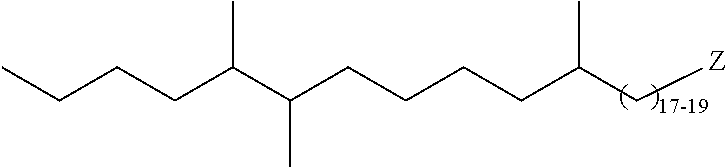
C(C(C(CCCCC(C[Z])C)C)C)CCC
